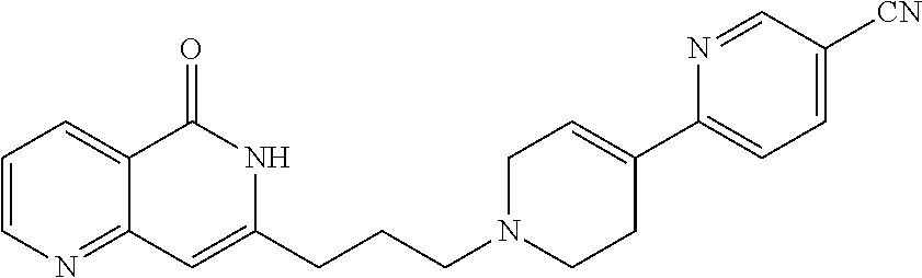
C1=CN=C2C(=C1)C(=O)NC(CCCN1CCC(C3=CC=C([CN])C=N3)=CC1)=C2
